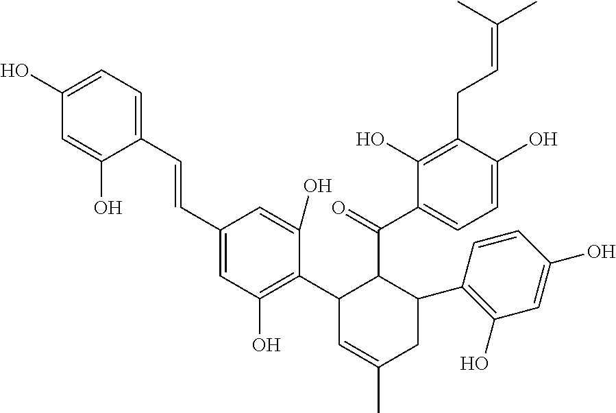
C1(C=CC2=CC(O)=C(C3C=C(C)CC(C4=C(O)C=C(O)C=C4)C3C(=O)C3=CC=C(O)C(CC=C(C)C)=C3O)C(O)=C2)=CC=C(O)C=C1O
